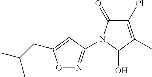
C1(=O)C(Cl)=C(C)C(O)N1C1=NOC(CC(C)C)=C1
